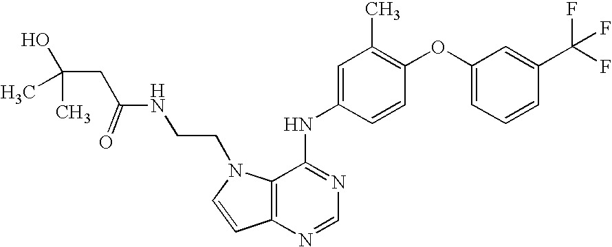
C1(OC2=C(C)C=C(NC3=NC=NC4=C3N(CCNC(CC(O)(C)C)=O)C=C4)C=C2)=CC=CC(C(F)(F)F)=C1
